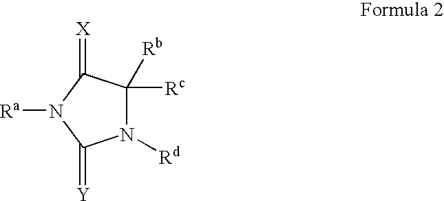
N1([Rd])C([Rc])([Rb])C(=[X])N([Ra])C1=[Y]
